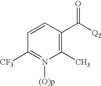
C1=CC(C([Q2])=O)=C(C)N([(O)p])=C1[CF3]
